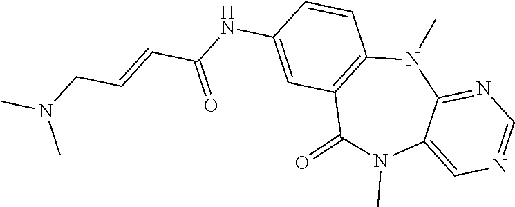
N1=CN=C2C(=C1)N(C)C(=O)C1=C(N2C)C=CC(NC(C=CCN(C)C)=O)=C1
